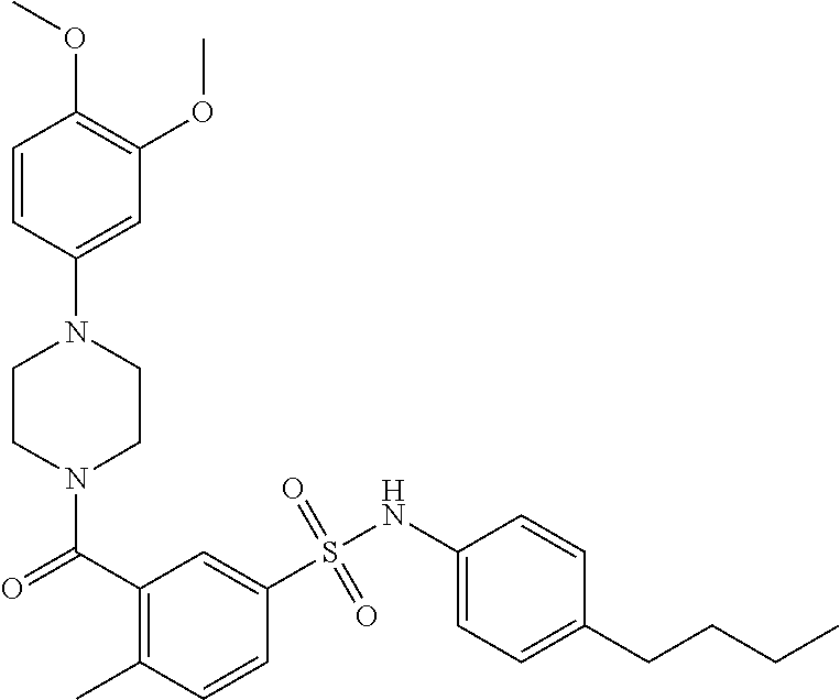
N1(C(C2=C(C)C=CC(S(NC3=CC=C(CCCC)C=C3)(=O)=O)=C2)=O)CCN(C2=CC(OC)=C(OC)C=C2)CC1
